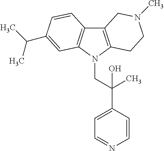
C12=C(N(CC(C3=CC=NC=C3)(C)O)C3=C1C=CC(C(C)C)=C3)CCN(C)C2
